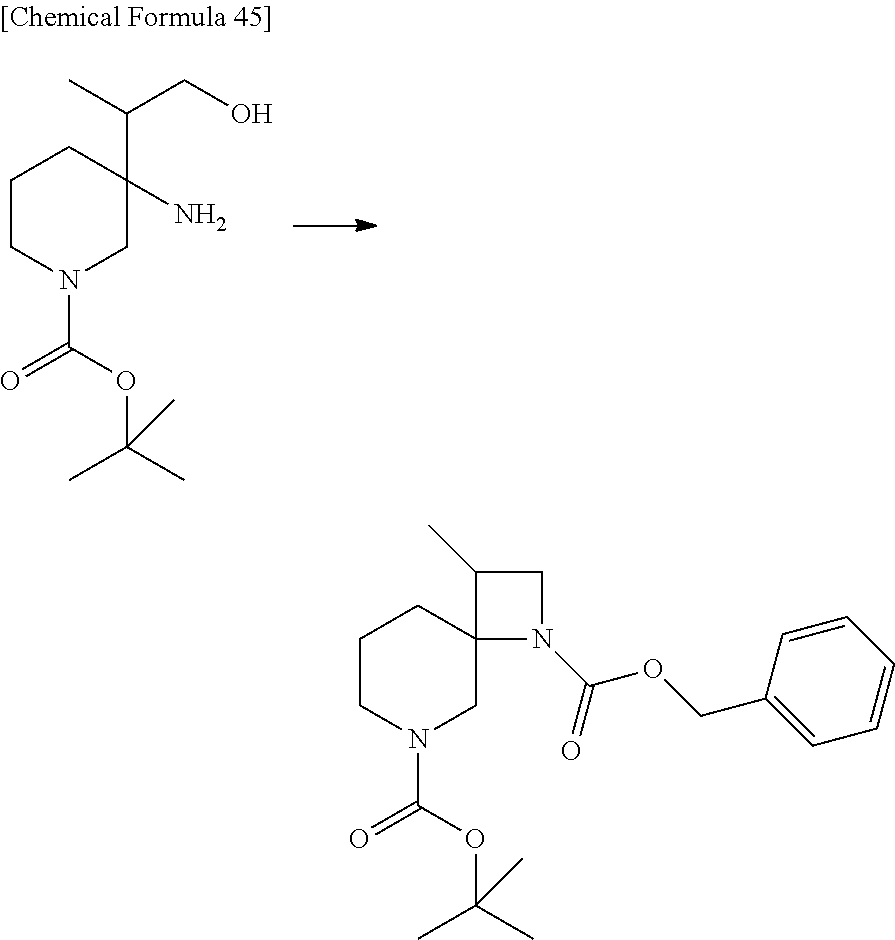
C1CN(C(=O)OC(C)(C)C)CC(N)(C(CO)C)C1.C1CN(C(=O)OC(C)(C)C)CC2(C1)N(C(=O)OCC1=CC=CC=C1)CC2C
